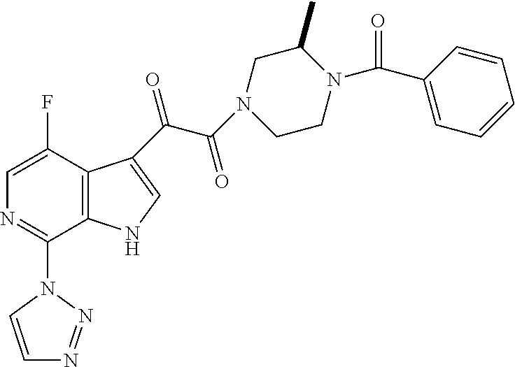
C12=C(C(F)=CN=C1N1C=CN=N1)C(C(=O)C(=O)N1CC(C)N(C(C3=CC=CC=C3)=O)CC1)=CN2
